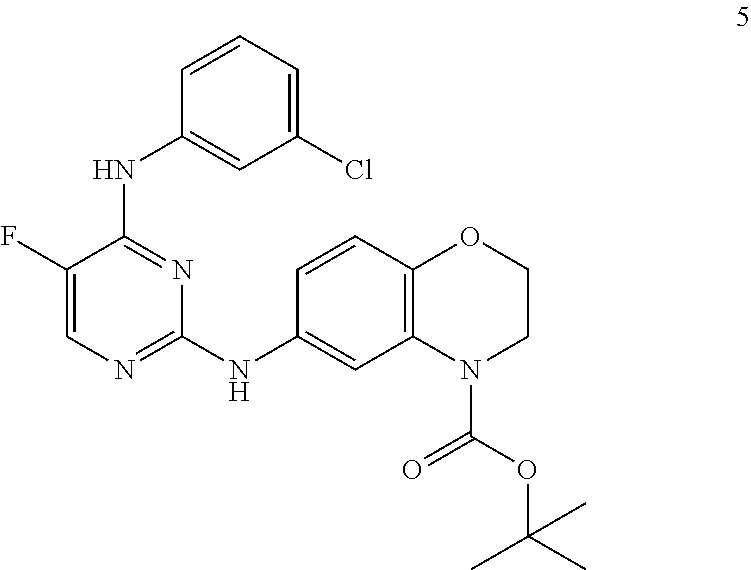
C1(F)=CN=C(NC2=CC3=C(C=C2)OCCN3C(=O)OC(C)(C)C)N=C1NC1=CC(Cl)=CC=C1
